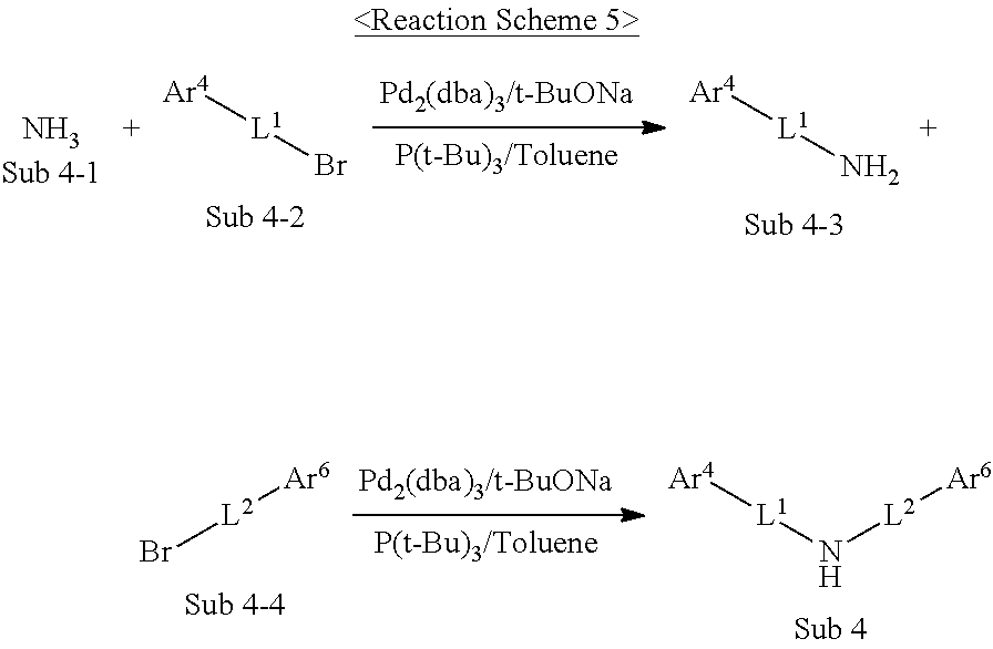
[NH3Sub 4-1].[Ar4][L1]Br.[Ar4][L1]N.Br[L2][Ar6].N([L2][Ar6])[L1][Ar4]
